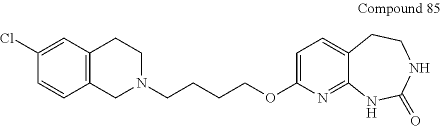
C1(Cl)=CC2=C(C=C1)CN(CCCCOC1=CC=C3C(=N1)NC(=O)NCC3)CC2
